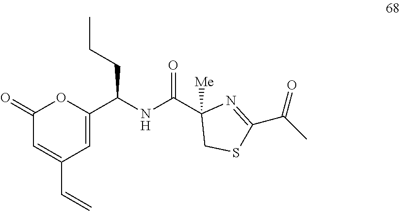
C1(=O)C=C(C=C)C=C(C(NC(C2([Me])CSC(C(C)=O)=N2)=O)CCC)O1
